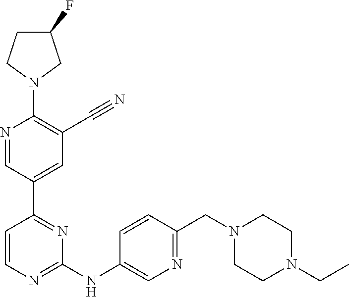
C1(F)CCN(C2=C(C#N)C=C(C3=NC(NC4=CN=C(CN5CCN(CC)CC5)C=C4)=NC=C3)C=N2)C1
